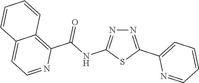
N1=C(C2=CC=CC=N2)SC(NC(C2=C3C(=CC=N2)C=CC=C3)=O)=N1
